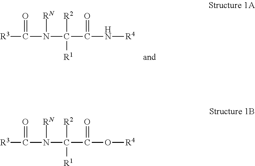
[R3]C(=O)N([RN])C([R2])(C(=O)N[R4])[R1].[R3]C(=O)N([RN])C([R2])(C(=O)O[R4])[R1]
